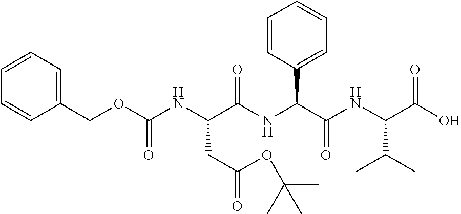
C1(C(C(NC(C(O)=O)C(C)C)=O)NC(C(NC(OCC2=CC=CC=C2)=O)CC(=O)OC(C)(C)C)=O)=CC=CC=C1
